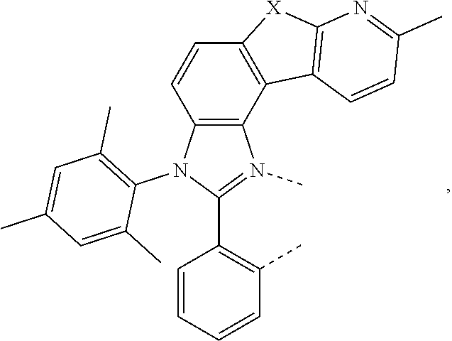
C12=C(N(C3=C(C)C=C(C)C=C3C)C(C3=C(C)C=CC=C3)=N1C)C=CC1=C2C2=C([X]1)N=C(C)C=C2
